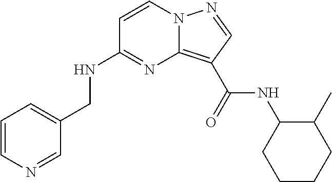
C1=CN=CC(CNC2=NC3=C(C(NC4CCCCC4C)=O)C=NN3C=C2)=C1
